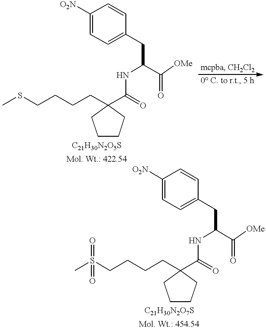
C1CCC(CCCCSC)(C(=O)NC(CC2=CC=C([O2N])C=C2)C([OMe])=O)C1.C1CCC(CCCCS(C)(=O)=O)(C(=O)NC(CC2=CC=C([O2N])C=C2)C([OMe])=O)C1
